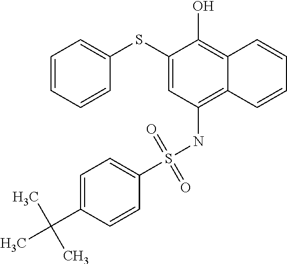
C1(SC2=CC=CC=C2)=CC(NS(C2=CC=C(C(C)(C)C)C=C2)(=O)=O)=C2C(=C1O)C=CC=C2
